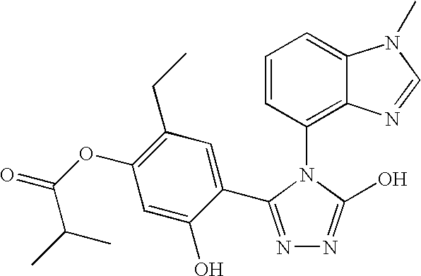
C1=CC(N2C(O)=NN=C2C2=CC(CC)=C(OC(=O)C(C)C)C=C2O)=C2C(=C1)N(C)C=N2
